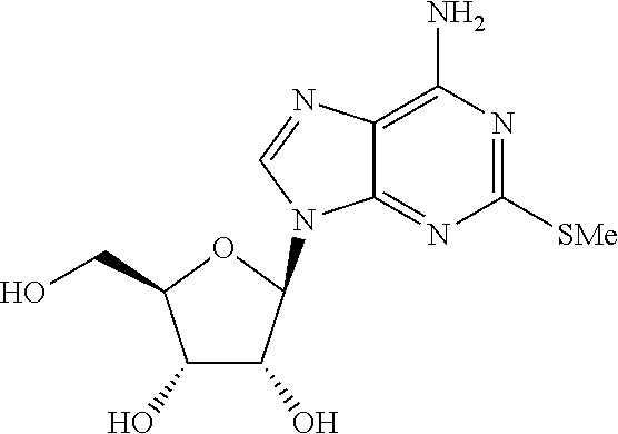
C12=C(N)N=C([SMe])N=C1N(C1C(O)C(O)C(CO)O1)C=N2
